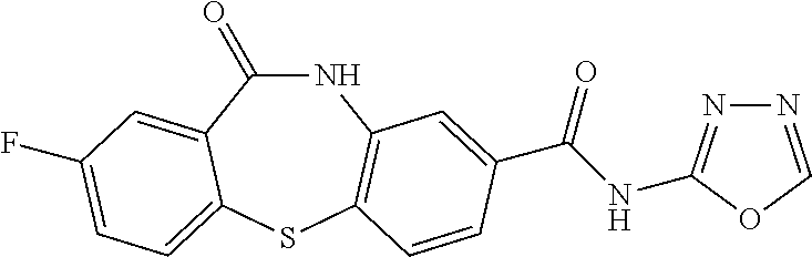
C1(=O)NC2=C(SC3=CC=C(F)C=C13)C=CC(C(NC1=NN=CO1)=O)=C2
